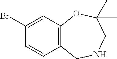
C12=C(C=C(Br)C=C1)OC(C)(C)CNC2
